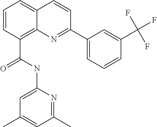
C(C1=C2C(=CC=C1)C=CC(C1=CC=CC(C(F)(F)F)=C1)=N2)(NC1=CC(C)=CC(C)=N1)=O
